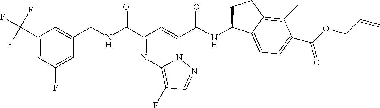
C1(C(F)(F)F)=CC(F)=CC(CNC(C2=NC3=C(F)C=NN3C(C(NC3CCC4=C(C)C(C(OCC=C)=O)=CC=C34)=O)=C2)=O)=C1
